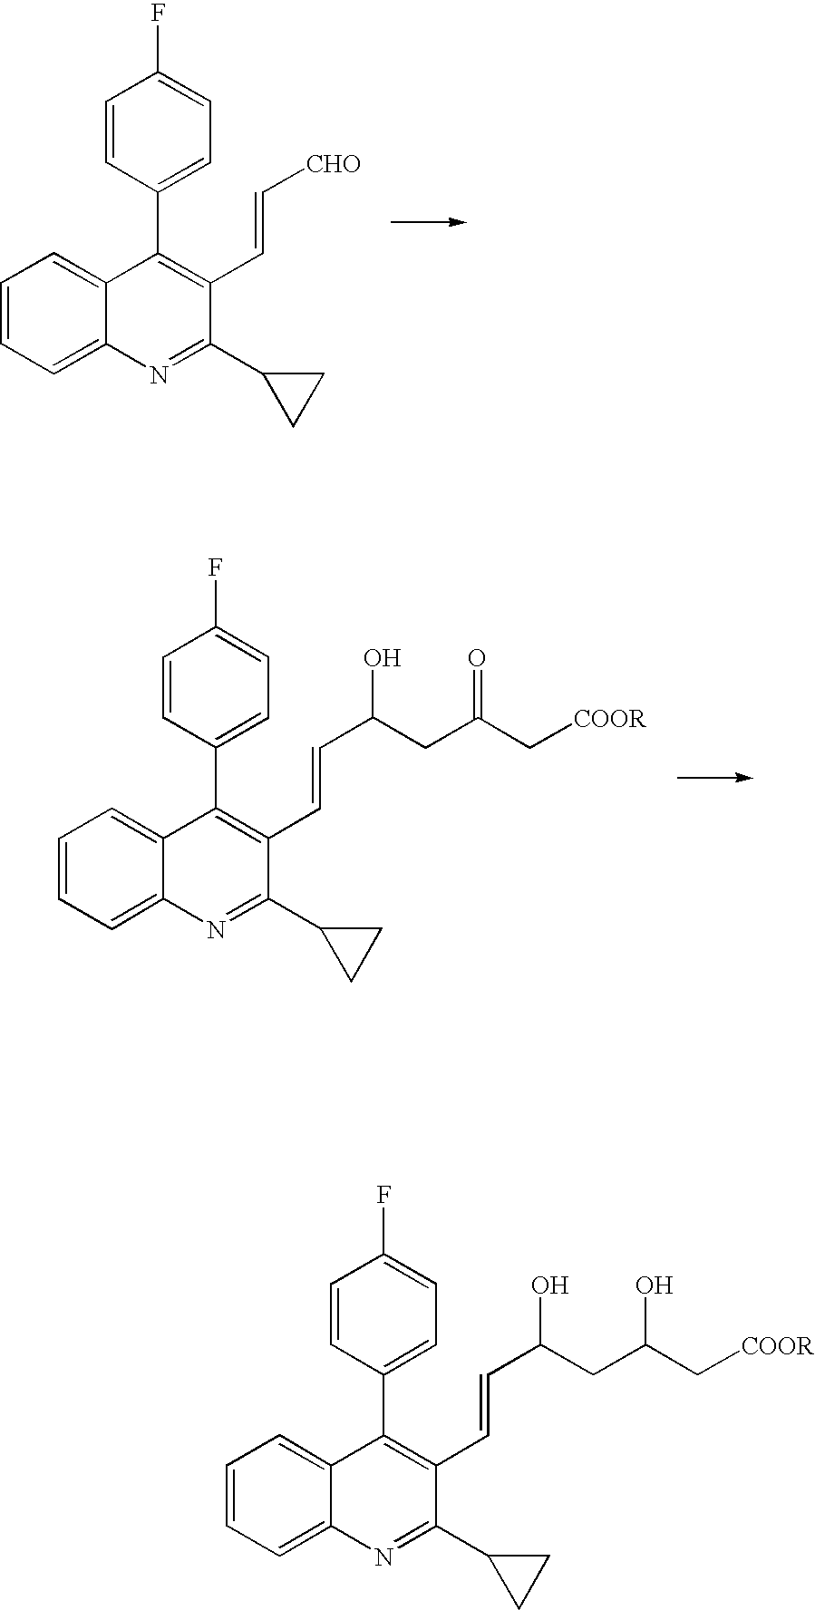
C1=CC=C2C(=C1)C(C1=CC=C(F)C=C1)=C(C=C[CHO])C(C1CC1)=N2.C1=CC=C2C(=C1)C(C1=CC=C(F)C=C1)=C(C=CC(CC(C[COOR])=O)O)C(C1CC1)=N2.C1=CC=C2C(=C1)C(C1=CC=C(F)C=C1)=C(C=CC(CC(C[COOR])O)O)C(C1CC1)=N2
